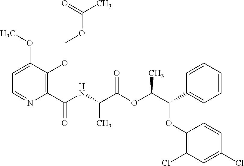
C1(C(NC(C(OC(C(OC2=C(Cl)C=C(Cl)C=C2)C2=CC=CC=C2)C)=O)C)=O)=C(OCOC(C)=O)C(OC)=CC=N1
